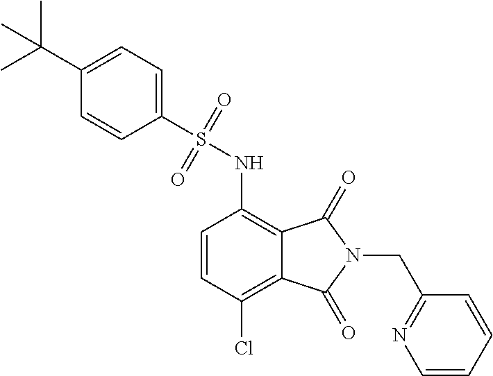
C1=CC(Cl)=C2C(=C1NS(C1=CC=C(C(C)(C)C)C=C1)(=O)=O)C(=O)N(CC1=NC=CC=C1)C2=O
